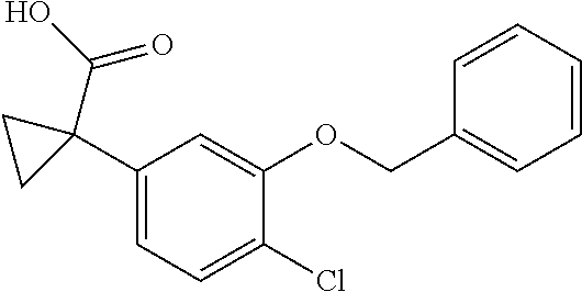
C1(C2(C(O)=O)CC2)=CC=C(Cl)C(OCC2=CC=CC=C2)=C1
